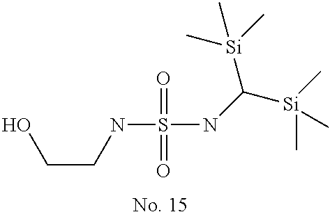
N(S(=O)(=O)NC([Si](C)(C)C)[Si](C)(C)C)CCO
